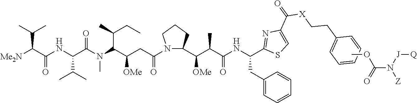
[Me2N]C(C(NC(C(N(C(C(CC(=O)N1CCCC1C(C(C(NC(CC1=CC=CC=C1)C1=NC(C(=O)[X]CCC2=CC=CC=C2)=CS1)=O)C)[OMe])[OMe])C(C)CC)C)=O)C(C)C)=O)C(C)C.COC(N([J][Q])[Z])=O
